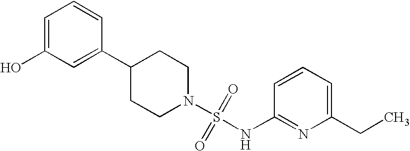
C1(C2=CC(O)=CC=C2)CCN(S(=O)(=O)NC2=NC(CC)=CC=C2)CC1
